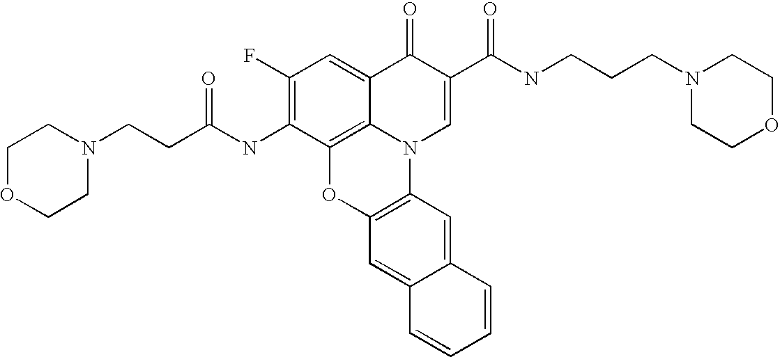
C12=C3C(=CC(F)=C1NC(CCN1CCOCC1)=O)C(=O)C(C(=O)NCCCN1CCOCC1)=CN3C1=C(O2)C=C2C(=C1)C=CC=C2
